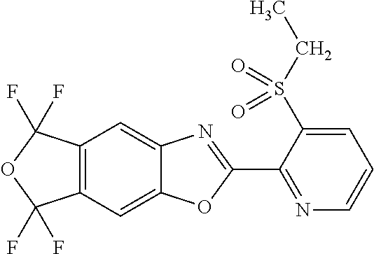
C12=C(C=C3C(=C1)N=C(C1=NC=CC=C1S(CC)(=O)=O)O3)C(F)(F)OC2(F)F
